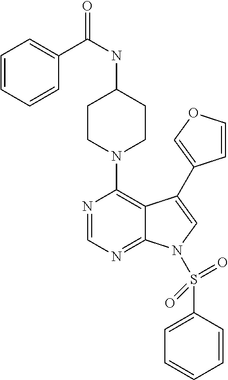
C12=NC=NC(N3CCC(NC(=O)C4=CC=CC=C4)CC3)=C1C(C1=COC=C1)=CN2S(C1=CC=CC=C1)(=O)=O
